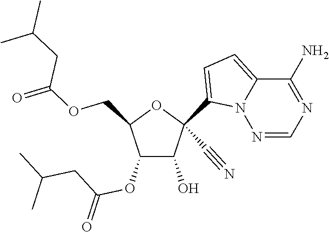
O(CC1C(OC(CC(C)C)=O)C(O)C(C#N)(C2=CC=C3N2N=CN=C3N)O1)C(CC(C)C)=O
